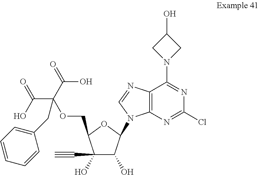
C1(C#C)(O)C(O)C(N2C3=C(C(N4CC(O)C4)=NC(Cl)=N3)N=C2)OC1COC(C(=O)O)(C(O)=O)CC1=CC=CC=C1
